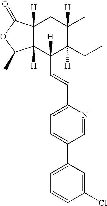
C12([H])C([H])(C(=O)OC1C)CC(C)([H])C(CC)([H])C2(C=CC1=CC=C(C2=CC=CC(Cl)=C2)C=N1)[H]
